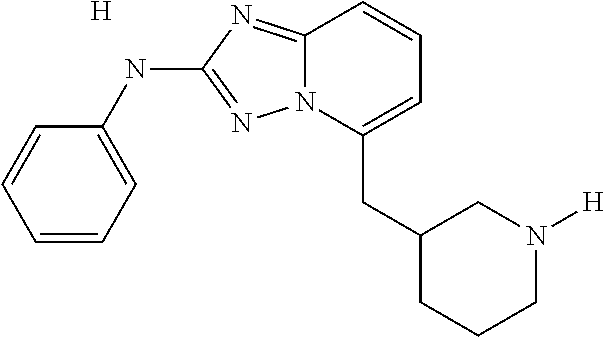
C1=CC=C(NC2=NN3C(=N2)C=CC=C3CC2CN([H])CCC2)C=C1.[H]
